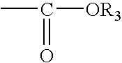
CC(=O)[OR3]
